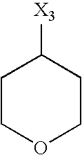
C1COCCC1[X3]
